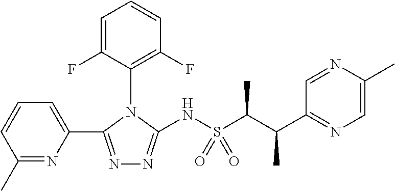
N1=C(C2=CC=CC(C)=N2)N(C2=C(F)C=CC=C2F)C(NS(C(C(C2=NC=C(C)N=C2)C)C)(=O)=O)=N1
